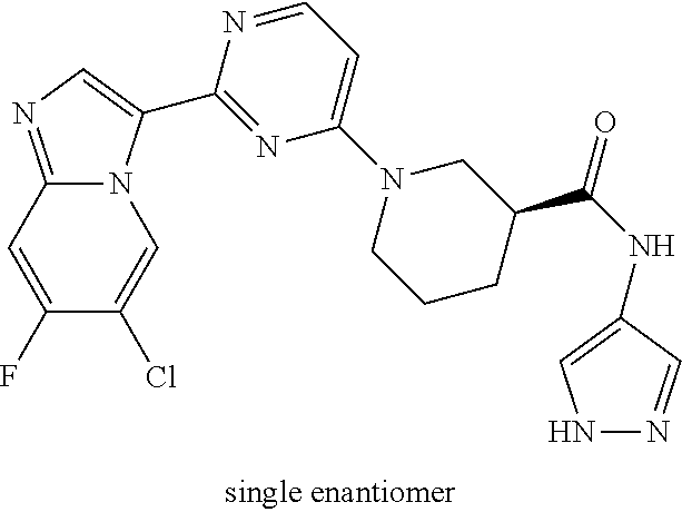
C12=NC=C(C3=NC(N4CCCC(C(NC5=CNN=C5)=O)C4)=CC=N3)N1C=C(Cl)C(F)=C2
